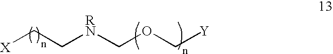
[X]CC[RN]COC[Y]
